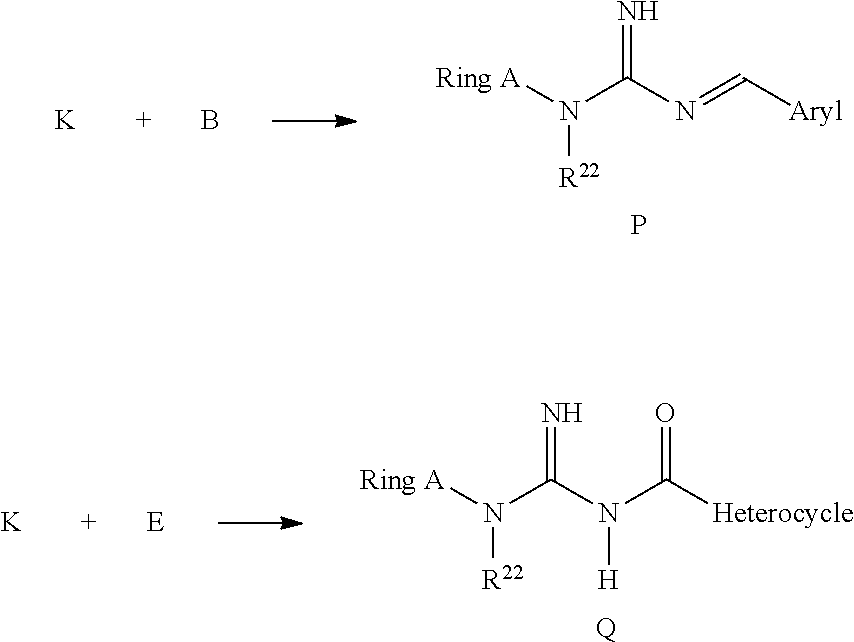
[Ring A]N(C(N=C[Aryl])=N)[R22].P.B.[K].[Ring A]N(C(N(C([Heterocycle])=O)[H])=N)[R22].[Q].[E].[K]
